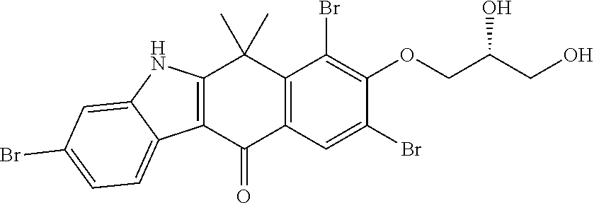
C12=C(C(=O)C3=C(C1(C)C)C(Br)=C(OCC(O)CO)C(Br)=C3)C1=CC=C(Br)C=C1N2
